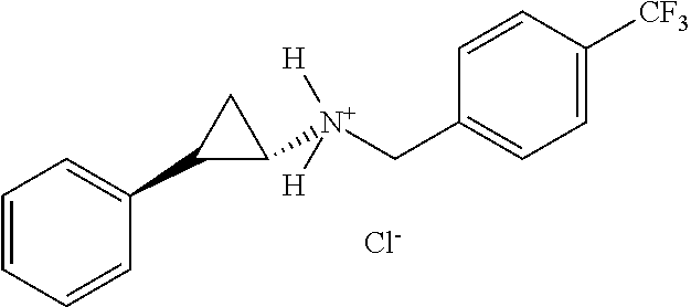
C1=CC=CC(C2C([N+](CC3=CC=C([CF3])C=C3)([H])[H])C2)=C1.[Cl-]
